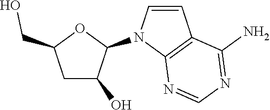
C1C(O)C(N2C3=C(C=C2)C(N)=NC=N3)OC1CO
